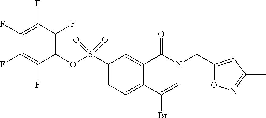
C1(S(OC2=C(F)C(F)=C(F)C(F)=C2F)(=O)=O)=CC=C2C(=C1)C(=O)N(CC1=CC(C)=NO1)C=C2Br
